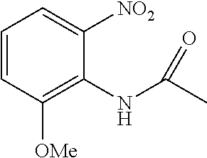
C1=CC([OMe])=C(NC(C)=O)C([NO2])=C1
